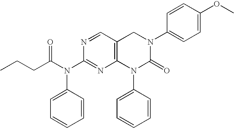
N1=CC2=C(N=C1N(C1=CC=CC=C1)C(=O)CCC)N(C1=CC=CC=C1)C(=O)N(C1=CC=C(OC)C=C1)C2
